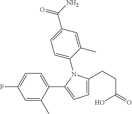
C1=C(C(=O)N)C=C(C)C(N2C(CCC(O)=O)=CC=C2C2=CC=C(F)C=C2C)=C1
